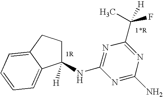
C1(NC2=NC(C(F)(C)[H])=NC(N)=N2)([H])CCC2=CC=CC=C12
